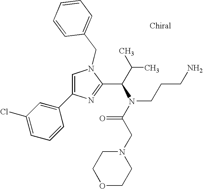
C1=C(C2=CC(Cl)=CC=C2)N=C(C(C(C)C)N(C(CN2CCOCC2)=O)CCCN)N1CC1=CC=CC=C1
